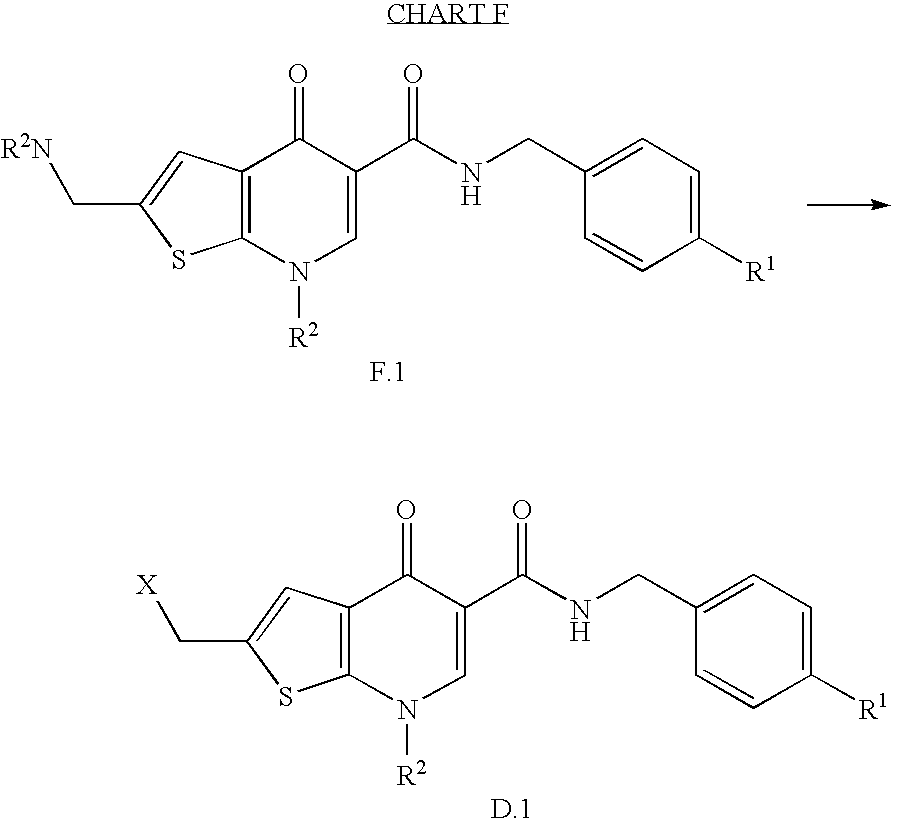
C12=C(N([R2])C=C(C(NCC3=CC=C([R1])C=C3)=O)C1=O)SC(C[X])=C2.C12=C(N([R2])C=C(C(NCC3=CC=C([R1])C=C3)=O)C1=O)SC(C[R2N])=C2
